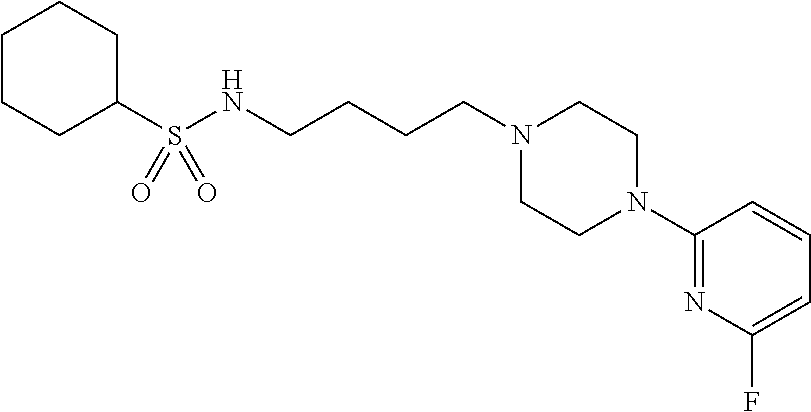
C1(S(NCCCCN2CCN(C3=NC(F)=CC=C3)CC2)(=O)=O)CCCCC1
